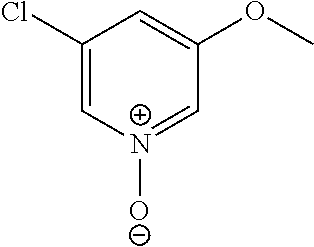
C1(Cl)=C[N+]([O-])=CC(OC)=C1
